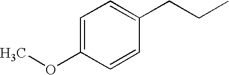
C1=C(OC)C=CC(CCC)=C1
